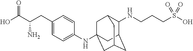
C12CC3CC(NC4=CC=C(CC(C(O)=O)N)C=C4)(CC(C3)C1NCCCS(O)(=O)=O)C2
